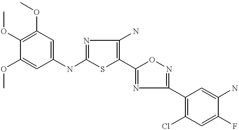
C1=C(NC2=NC(N)=C(C3=NC(C4=C(Cl)C=C(F)C(N)=C4)=NO3)S2)C=C(OC)C(OC)=C1OC
